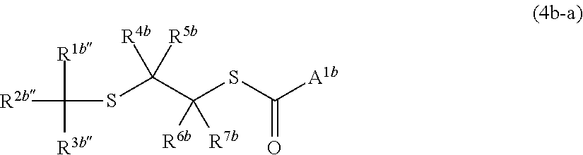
[R2b]C(SC(C(SC([A1b])=O)([R6b])[R7b])([R5b])[R4b])([R1b])[R3b]
